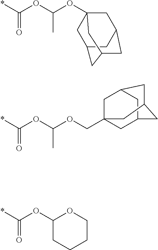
*C(OC1CCCCO1)=O.*C(OC(OC12CC3CC(C1)CC(C3)C2)C)=O.*C(OC(OCC12CC3CC(C1)CC(C2)C3)C)=O
